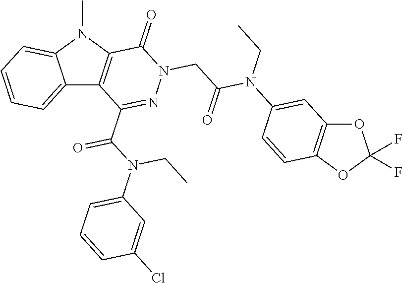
C12=CC=CC=C1N(C)C1=C2C(C(N(C2=CC=CC(Cl)=C2)CC)=O)=NN(CC(N(CC)C2=CC3=C(OC(F)(F)O3)C=C2)=O)C1=O
